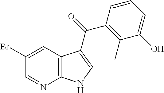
C12=C(C=C(Br)C=N1)C(C(=O)C1=C(C)C(O)=CC=C1)=CN2
